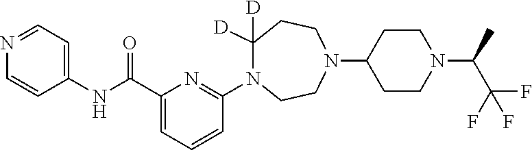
C1=CC=C(C(NC2=CC=NC=C2)=O)N=C1N1C([D])([D])CCN(C2CCN(C(C(F)(F)F)C)CC2)CC1
